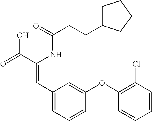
C(=O)(NC(C(=O)O)=CC1=CC=CC(OC2=C(Cl)C=CC=C2)=C1)CCC1CCCC1
